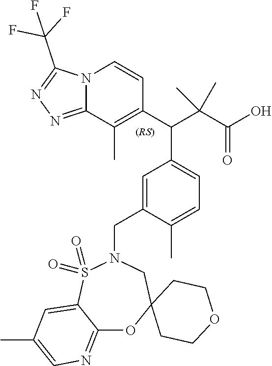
C12=NN=C(C(F)(F)F)N1C=CC(C(C(C(O)=O)(C)C)C1=CC=C(C)C(CN3CC4(OC5=NC=C(C)C=C5S3(=O)=O)CCOCC4)=C1)=C2C
